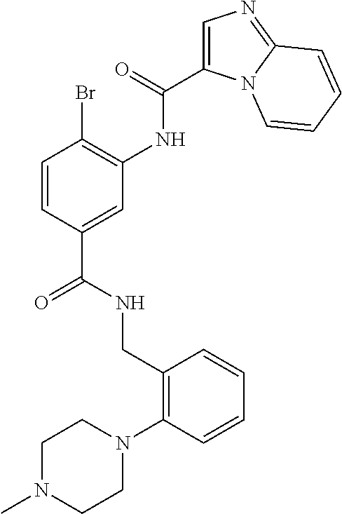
C1=CC(C(NCC2=C(N3CCN(C)CC3)C=CC=C2)=O)=CC(NC(=O)C2=CN=C3N2C=CC=C3)=C1Br
